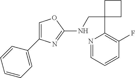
C1(CNC2=NC(C3=CC=CC=C3)=CO2)(C2=C(F)C=CC=N2)CCC1
